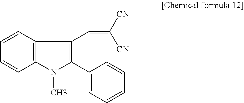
C1(C2=C(C=C([CN])[CN])C3=C(N2C)C=CC=C3)=CC=CC=C1
